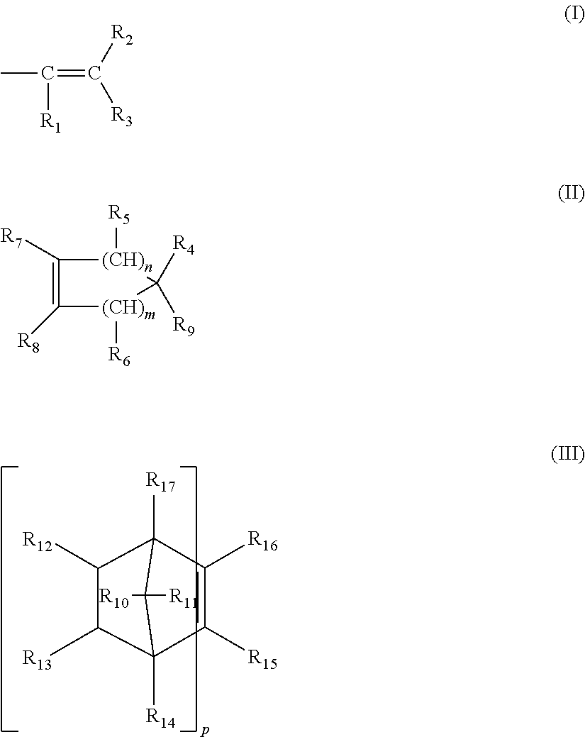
C1([R12])C([R13])C2([R14])C([R15])=C([R16])C1([R17])C2([R11])[R10].CC(=C([R2])[R3])[R1].C1([R7])=C([R8])[(CH)m]([R6])C([R4])([R9])[(CH)n]1[R5]
